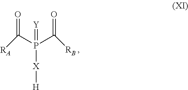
O=C(P(C(=O)[RB])([X][H])=[Y])[RA]
